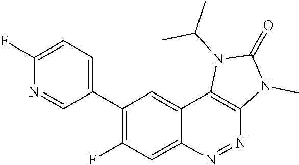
C1(C2=CC=C(F)N=C2)=C(F)C=C2C(=C1)C1=C(N=N2)N(C)C(=O)N1C(C)C
